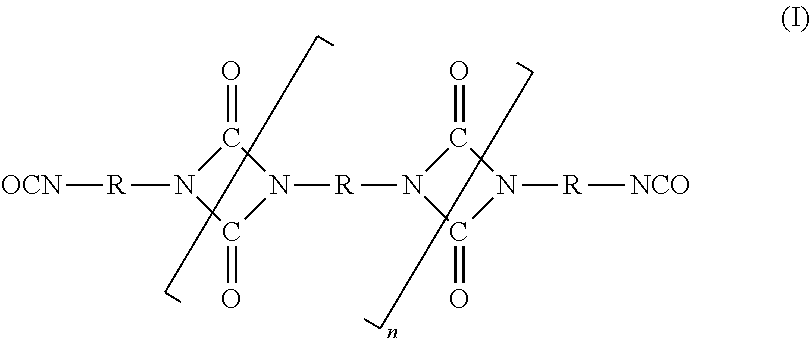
[OCN][R]N1C(=O)N([R]N2C(=O)N([R][NCO])C2=O)C1=O
